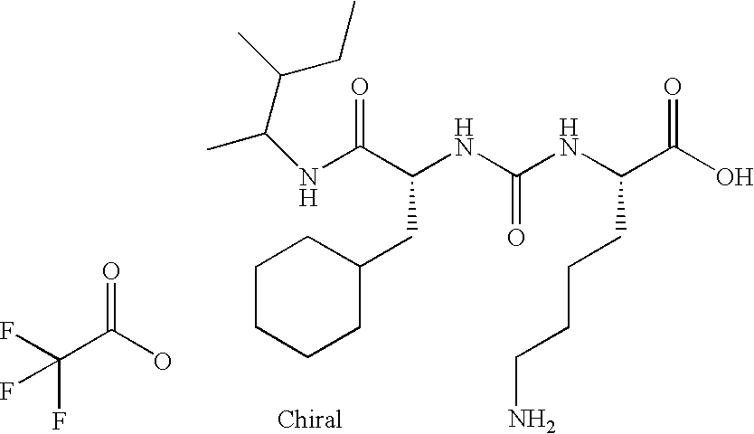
FC(C(O)=O)(F)F.N(C(C(NC(NC(C(O)=O)CCCCN)=O)CC1CCCCC1)=O)C(C)C(C)CC
